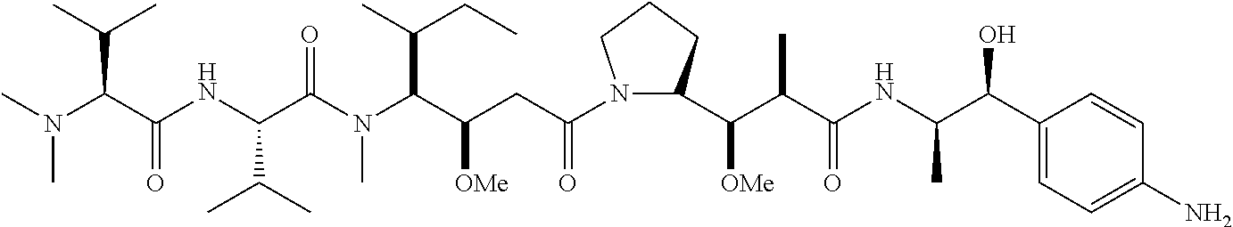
CN(C(C(NC(C(N(C(C([OMe])CC(N1C(C(C(C(NC(C(O)C2=CC=C(N)C=C2)C)=O)C)[OMe])CCC1)=O)C(C)CC)C)=O)C(C)C)=O)C(C)C)C
